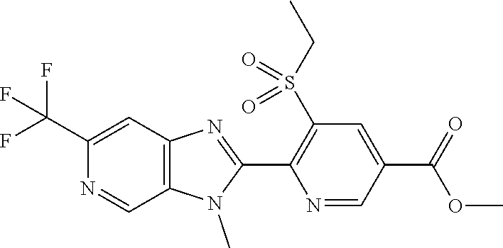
C1(C(F)(F)F)=CC2=C(C=N1)N(C)C(C1=C(S(CC)(=O)=O)C=C(C(OC)=O)C=N1)=N2
